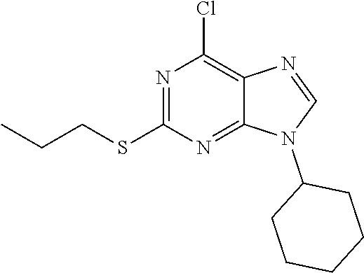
N1=CN(C2CCCCC2)C2=NC(SCCC)=NC(Cl)=C12
